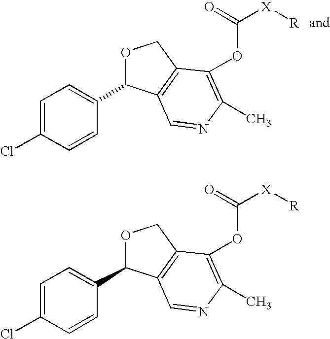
C1=C(Cl)C=CC(C2OCC3=C2C=NC(C)=C3OC([X][R])=O)=C1.C1=C(Cl)C=CC(C2OCC3=C2C=NC(C)=C3OC([X][R])=O)=C1
